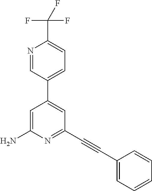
N1=CC(C2=CC(C#CC3=CC=CC=C3)=NC(N)=C2)=CC=C1C(F)(F)F
